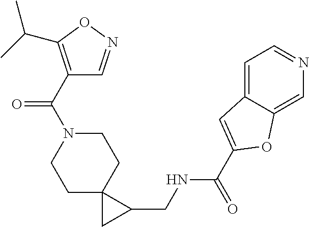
C1C2(CCN(C(=O)C3=C(C(C)C)ON=C3)C1)CC2CNC(=O)C1=CC2=CC=NC=C2O1
